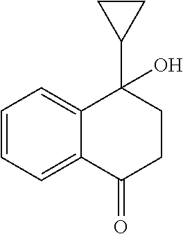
C1=CC=C2C(=C1)C(O)(C1CC1)CCC2=O
